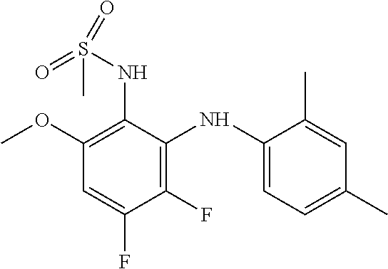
C1(NS(=O)(C)=O)=C(OC)C=C(F)C(F)=C1NC1=CC=C(C)C=C1C
